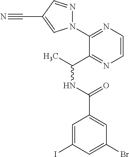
C1(N2N=CC(C#N)=C2)=NC=CN=C1C(C)NC(=O)C1=CC(Br)=CC(I)=C1
